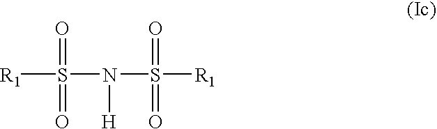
[R1]S(N([H])S(=O)([R1])=O)(=O)=O
